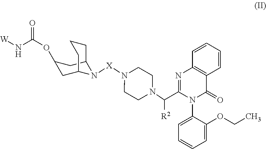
C1(OC(N[W])=O)CC2N([X]N3CCN(C(C4=NC5=C(C(=O)N4C4=CC=CC=C4OCC)C=CC=C5)[R2])CC3)C(C1)CCC2
